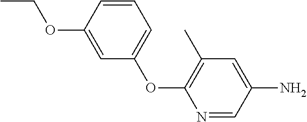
C1=CC(OCC)=CC(OC2=C(C)C=C(N)C=N2)=C1
